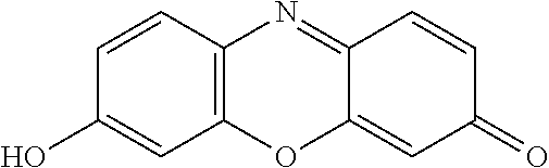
C12=C(C=CC(O)=C1)N=C1C(=CC(=O)C=C1)O2
